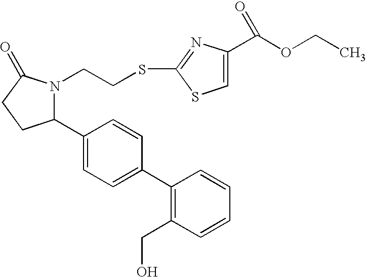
C1(C2=CC=C(C3=C(CO)C=CC=C3)C=C2)N(CCSC2=NC(C(OCC)=O)=CS2)C(=O)CC1
